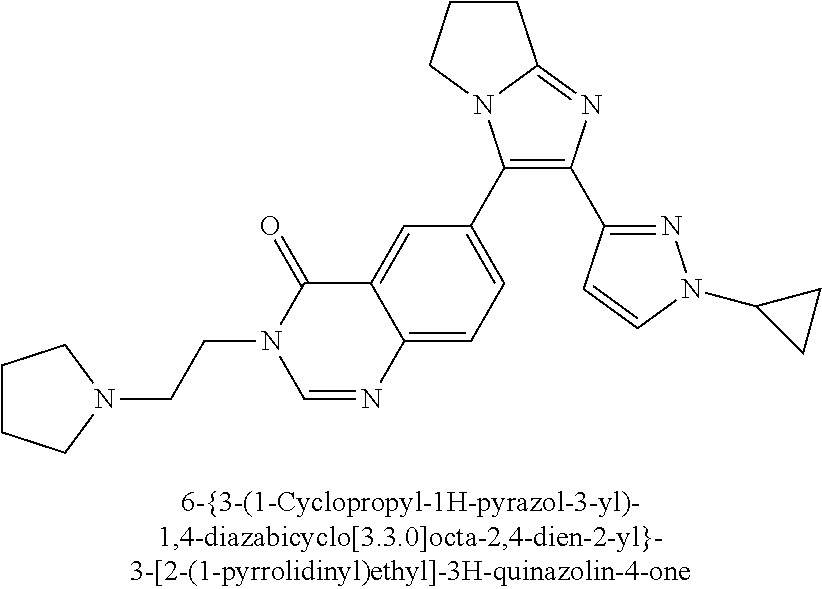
C1(C2=CC=C3C(=C2)C(=O)N(CCN2CCCC2)C=N3)=C(C2=NN(C3CC3)C=C2)N=C2N1CCC2
